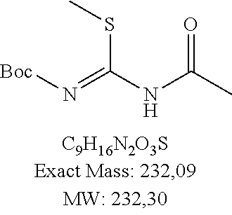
CC(NC(=N[Boc])SC)=O
